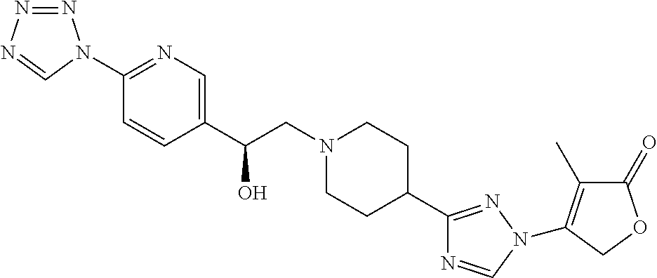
C(CN1CCC(C2=NN(C3=C(C)C(=O)OC3)C=N2)CC1)(C1=CN=C(N2N=NN=C2)C=C1)O
